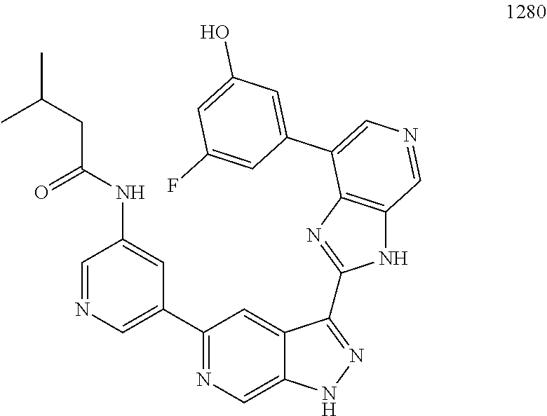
C1=NC=C(C2=NC=C3C(=C2)C(C2=NC4=C(N2)C=NC=C4C2=CC(O)=CC(F)=C2)=NN3)C=C1NC(CC(C)C)=O
